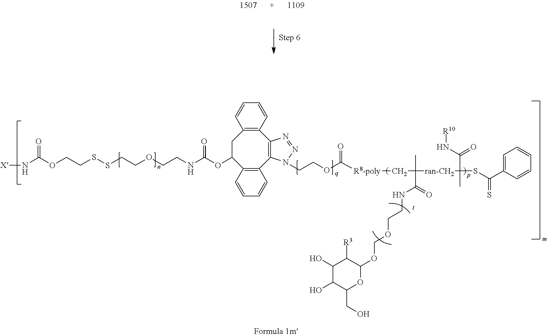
C(SSCCOCCNC(OC1C2=C(C3=C(C4=C(C1)C=CC=C4)N=NN3CCOC(=O)[R8-poly]CC(C(NCCOCOC1OC(CO)C(O)C(O)C1[R3])=O)([ran-CH2]C(SC(C1=CC=CC=C1)=S)(C)C(N[R10])=O)C)C=CC=C2)=O)COC(N[X])=O
